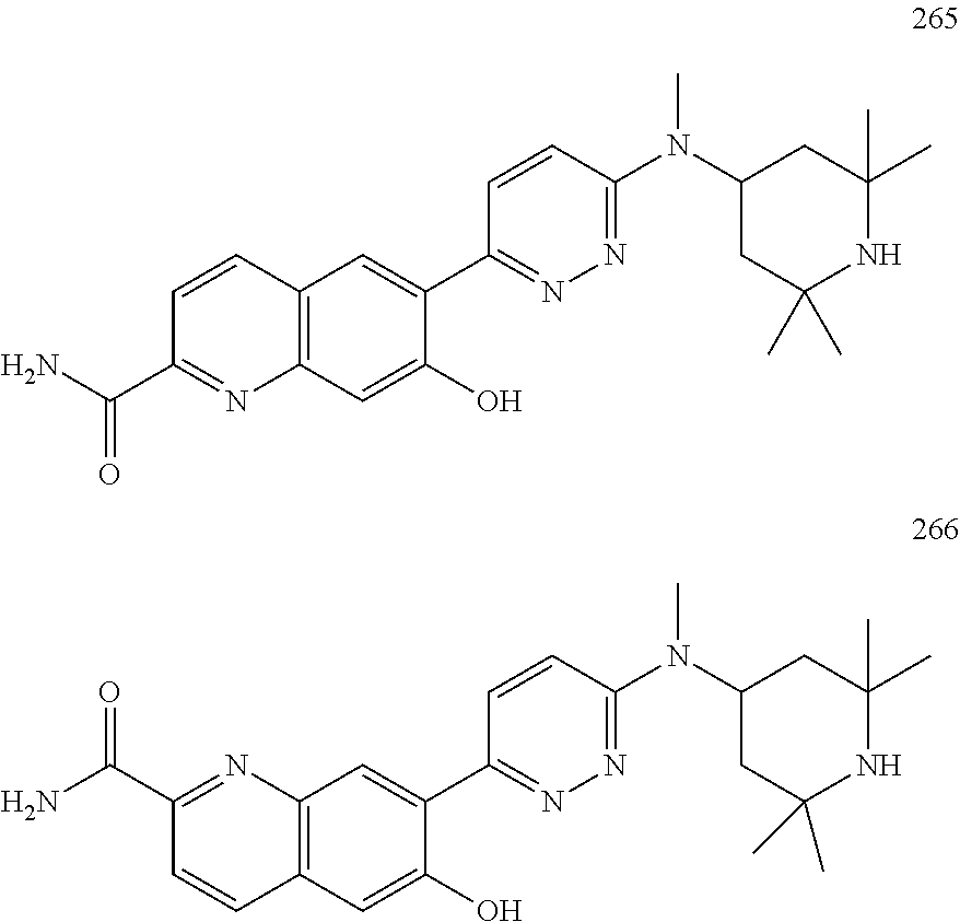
C1(C2=NN=C(N(C3CC(C)(C)NC(C)(C)C3)C)C=C2)=CC2=C(C=C1O)N=C(C(N)=O)C=C2.C1(C2=NN=C(N(C3CC(C)(C)NC(C)(C)C3)C)C=C2)=CC2=C(C=C1O)C=CC(C(N)=O)=N2
